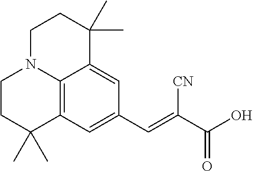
C12=C3C=C(C=C(C(O)=O)[CN])C=C1C(C)(C)CCN2CCC3(C)C
